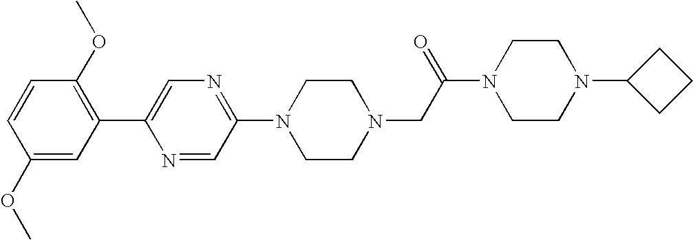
C1=CC(OC)=CC(C2=CN=C(N3CCN(CC(N4CCN(C5CCC5)CC4)=O)CC3)C=N2)=C1OC
